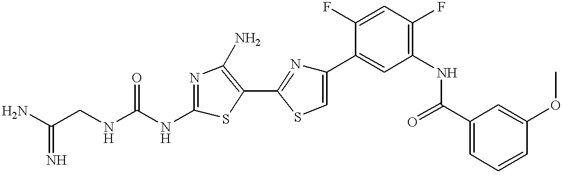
C(CNC(NC1=NC(N)=C(C2=NC(C3=CC(NC(C4=CC=CC(OC)=C4)=O)=C(F)C=C3F)=CS2)S1)=O)(N)=N
